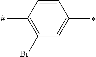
C1=CC(C)=C(Br)C=C1C
